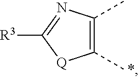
C1(C)=C(C)N=C([R3])[Q]1.*
